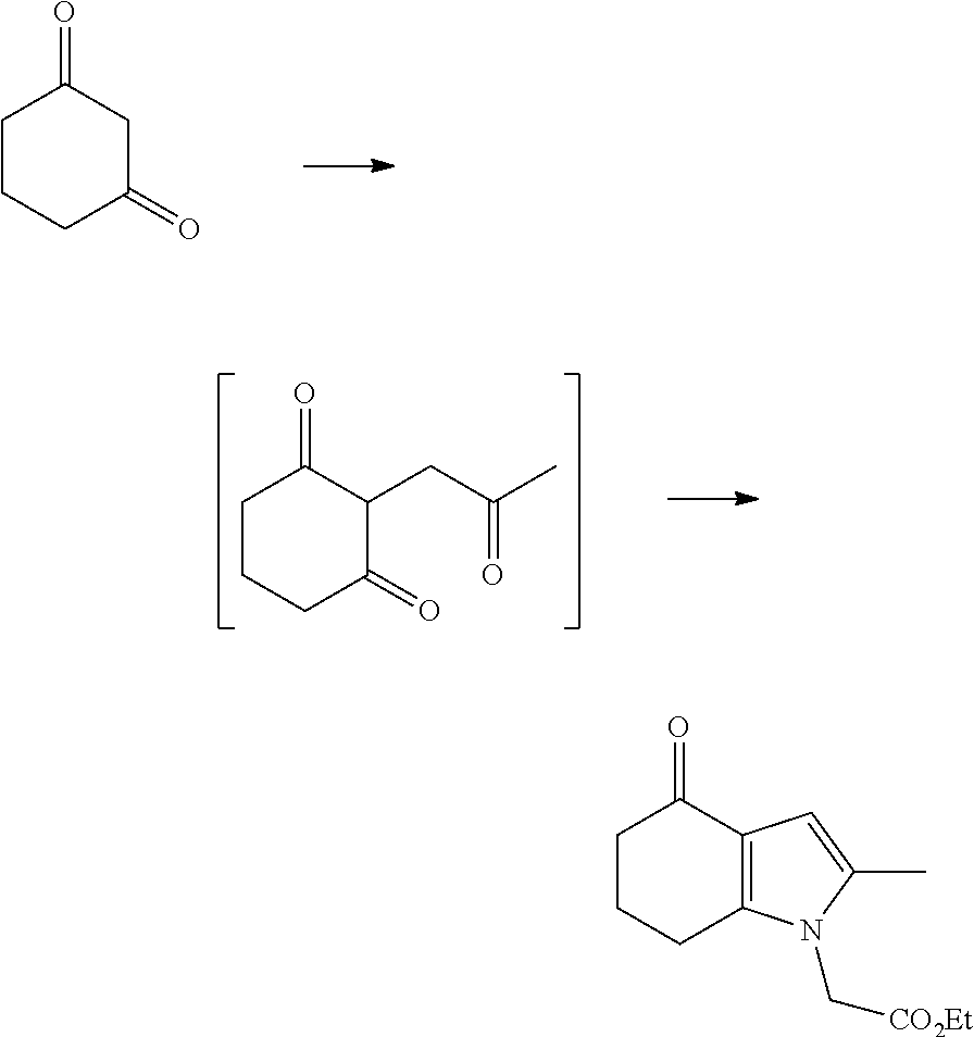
C1CCC(=O)CC1=O.C1CCC(=O)C(CC(C)=O)C1=O.C1CCC2=C(C1=O)C=C(C)N2C[CO2Et]
